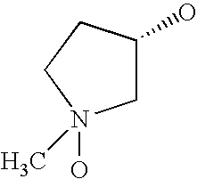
C1C(O)CCN1(C)O
